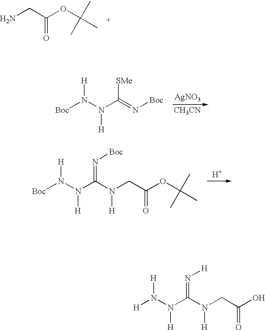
NCC(OC(C)(C)C)=O.N(C(=N[Boc])[SMe])(N([Boc])[H])[H].[AgNO3].[CH3CN].N(C(N(CC(OC(C)(C)C)=O)[H])=N[Boc])(N([Boc])[H])[H].[H].N(C(N(CC(O)=O)[H])=N[H])(N([H])[H])[H]
